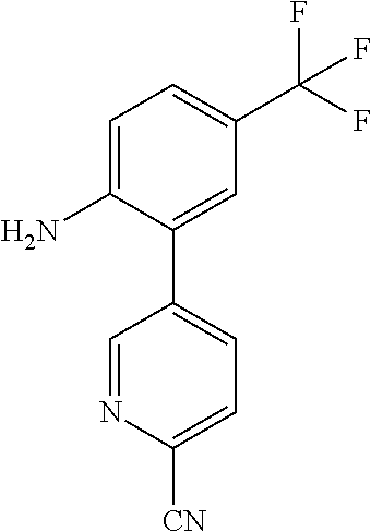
C1=C(N)C(C2=CC=C([CN])N=C2)=CC(C(F)(F)F)=C1
